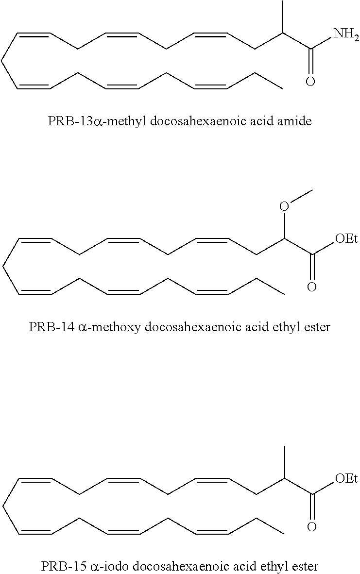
C(=CCC=CCC=CCC)CC=CCC=CCC=CCC(C(=O)N)C.C(=CCC=CCC=CCC)CC=CCC=CCC=CCC(C(=O)[OEt])OC.C(=CCC=CCC=CCC)CC=CCC=CCC=CCC(C(=O)[OEt])C
